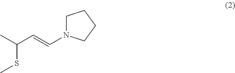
C1N(C=CC(C)SC)CCC1
